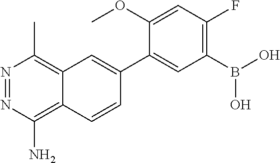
B(O)(C1=C(F)C=C(OC)C(C2=CC3=C(C)N=NC(N)=C3C=C2)=C1)O
